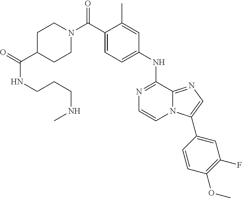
C1(NC2=NC=CN3C2=NC=C3C2=CC(F)=C(OC)C=C2)=CC=C(C(N2CCC(C(=O)NCCCNC)CC2)=O)C(C)=C1
